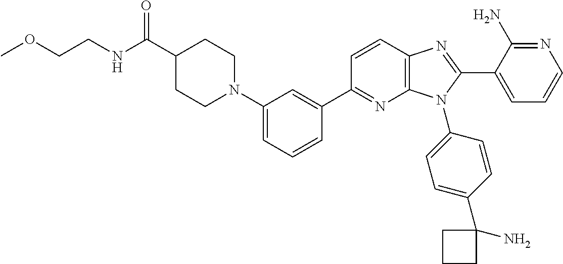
C12=C(C=CC(C3=CC(N4CCC(C(NCCOC)=O)CC4)=CC=C3)=N1)N=C(C1=CC=CN=C1N)N2C1=CC=C(C2(N)CCC2)C=C1
